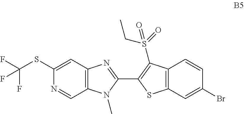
C12=C(C=C(SC(F)(F)F)N=C1)N=C(C1=C(S(=O)(CC)=O)C3=C(C=C(Br)C=C3)S1)N2C
